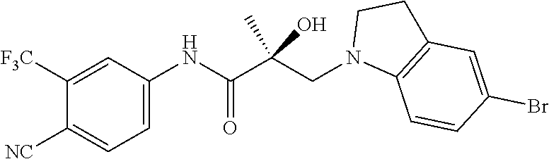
C1([F3C])=CC(NC(C(CN2C3=C(CC2)C=C(Br)C=C3)(C)O)=O)=CC=C1[NC]
